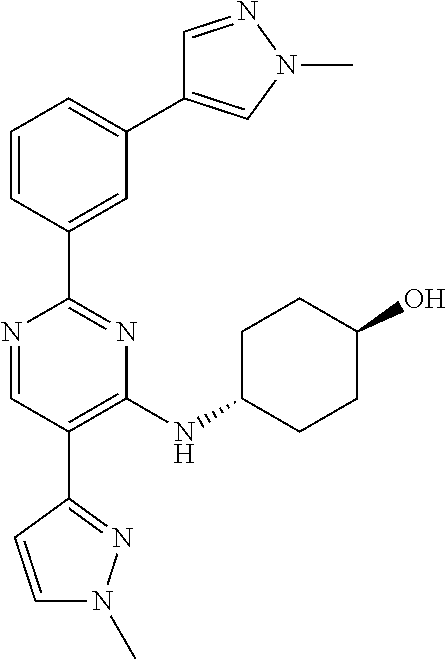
N1=CC(C2=NN(C)C=C2)=C(NC2CCC(O)CC2)N=C1C1=CC(C2=CN(C)N=C2)=CC=C1
